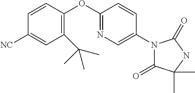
C1=CC(OC2=NC=C(N3C(=O)C(C)(C)NC3=O)C=C2)=C(C(C)(C)C)C=C1[NC]
